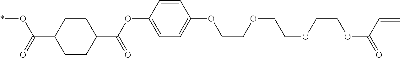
C1CC(C(=O)OC2=CC=C(OCCOCCOCCOC(=O)C=C)C=C2)CCC1C(=O)O*
